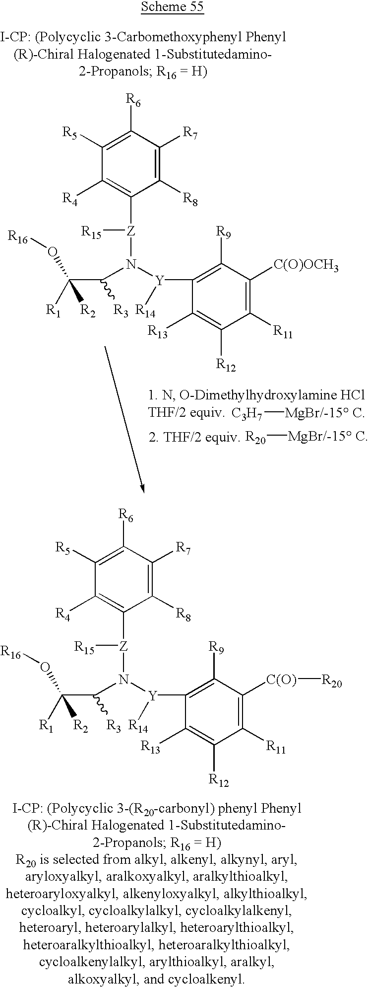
C1([R8])=C([R7])C([R6])=C([R5])C([R4])=C1[Z]([R15])N([Y](C1=C([R9])C([C(O)OCH3])=C([R11])C([R12])=C1[R13])[R14])C(C([R1])(O[R16])[R2])[R3].[C3H7][MgBr/-15 C].[R20][MgBr/-15 C].C1([R8])=C([R7])C([R6])=C([R5])C([R4])=C1[Z]([R15])N([Y](C1=C([R9])C([C(O)][R20])=C([R11])C([R12])=C1[R13])[R14])C(C([R1])(O[R16])[R2])[R3]
